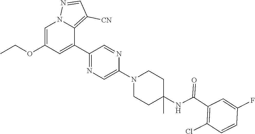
C1=C(OCC)C=C(C2=NC=C(N3CCC(NC(C4=C(Cl)C=CC(F)=C4)=O)(C)CC3)N=C2)C2=C([CN])C=NN12
